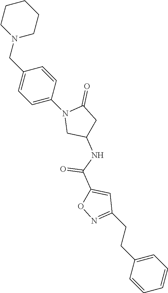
C1CN(CC2=CC=C(N3CC(NC(C4=CC(CCC5=CC=CC=C5)=NO4)=O)CC3=O)C=C2)CCC1
